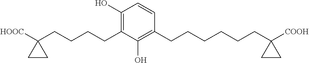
C1(O)=C(CCCCC2([HOOC])CC2)C(O)=C(CCCCCCC2([COOH])CC2)C=C1
